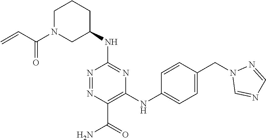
C1(NC2CCCN(C(C=C)=O)C2)=NC(NC2=CC=C(CN3C=NC=N3)C=C2)=C(C(=O)N)N=N1
